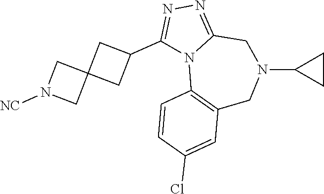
C1(C2CC3(C2)CN([NC])C3)=NN=C2N1C1=C(CN(C3CC3)C2)C=C(Cl)C=C1
